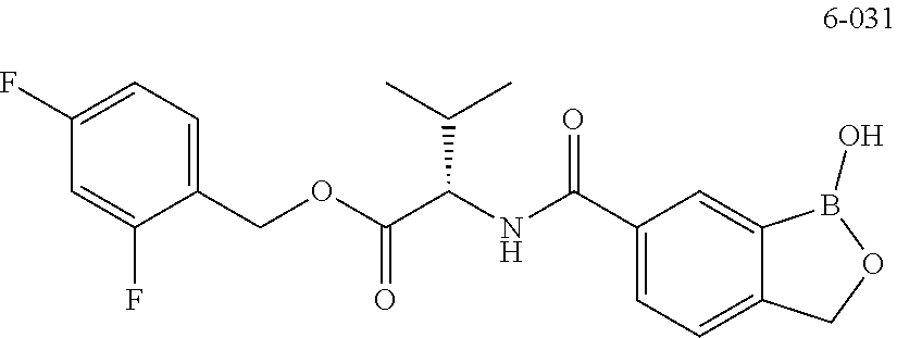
C1=C(F)C(COC(C(NC(C2=CC=C3C(=C2)B(O)OC3)=O)C(C)C)=O)=CC=C1F
